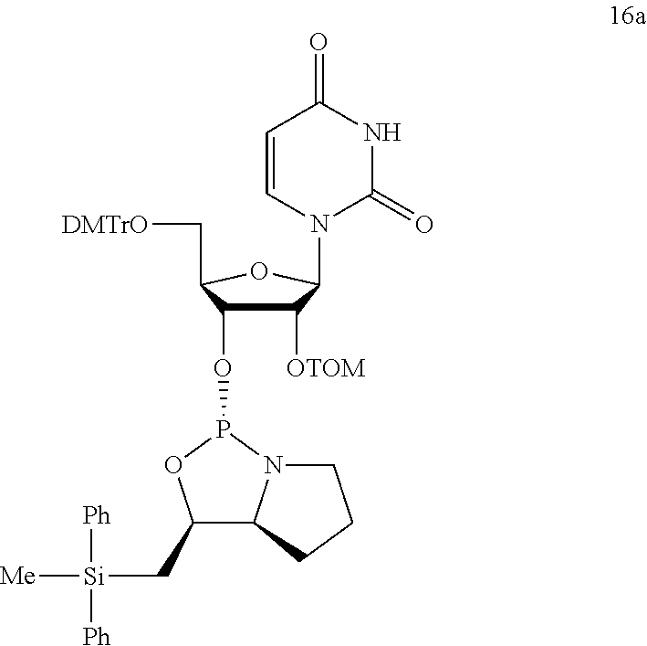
C1([OTOM])C(OP2N3C(C(C[Si]([Ph])([Ph])[Me])O2)CCC3)C(C[DMTrO])OC1N1C=CC(=O)NC1=O
